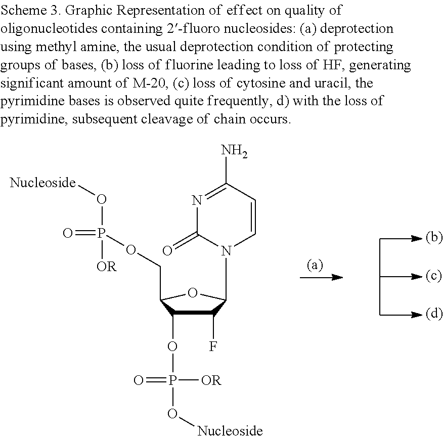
C1(F)C(OP(=O)(O[Nucleoside])[OR])C(COP(O[Nucleoside])(=O)[OR])OC1N1C=CC(N)=NC1=O
